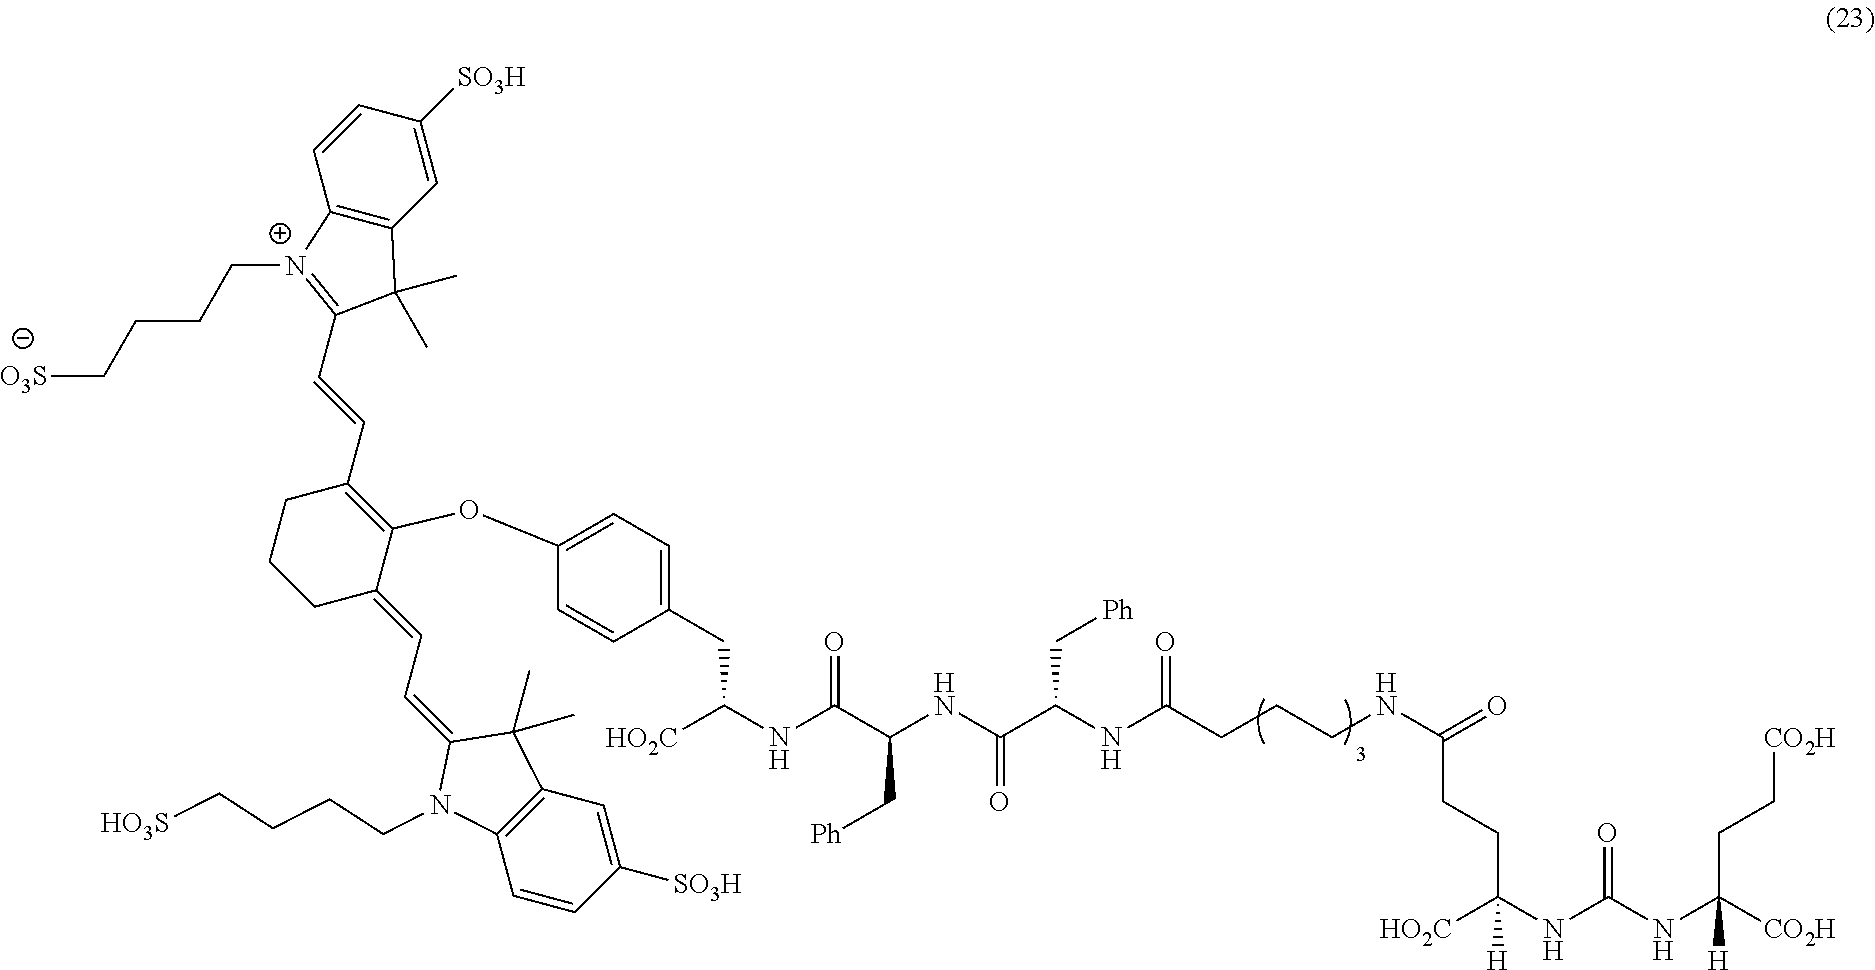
C1=C(OC2=C(C=CC3=[N+](CCCC[O3S])C4=C(C3(C)C)C=C([SO3H])C=C4)CCCC2=CC=C2N(CCCC[HO3S])C3=C(C=C([SO3H])C=C3)C2(C)C)C=CC(CC(NC(C(NC(C(NC(CCCNC(=O)CCC(NC(NC([CO2H])(CC[CO2H])[H])=O)([HO2C])[H])=O)C[Ph])=O)C[Ph])=O)[HO2C])=C1
